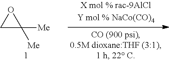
C1C([Me])([Me])O1
